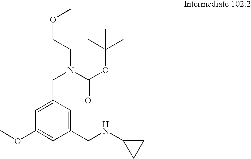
C1=C(CN(C(=O)OC(C)(C)C)CCOC)C=C(CNC2CC2)C=C1OC
